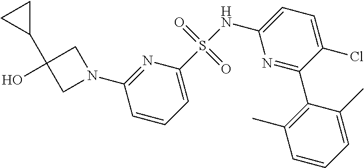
C1=CC=C(S(NC2=CC=C(Cl)C(C3=C(C)C=CC=C3C)=N2)(=O)=O)N=C1N1CC(O)(C2CC2)C1
